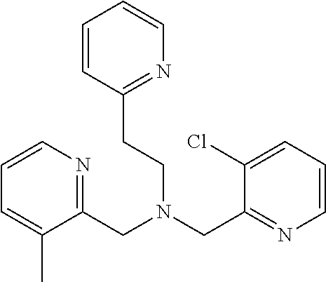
C1=CN=C(CN(CC2=NC=CC=C2Cl)CCC2=NC=CC=C2)C(C)=C1
